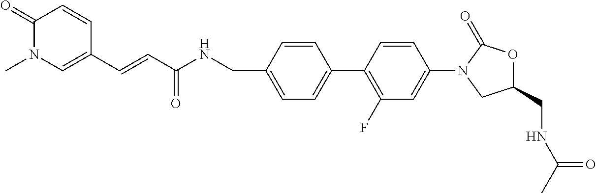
C1=C(CNC(C=CC2=CN(C)C(=O)C=C2)=O)C=CC(C2=C(F)C=C(N3CC(CNC(=O)C)OC3=O)C=C2)=C1
